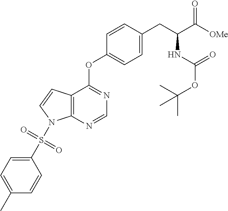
C12=C(N=CN=C1OC1=CC=C(CC(C([OMe])=O)NC(OC(C)(C)C)=O)C=C1)N(S(C1=CC=C(C)C=C1)(=O)=O)C=C2
